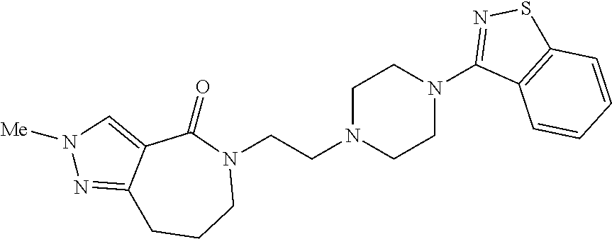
N1(CCN2CCN(C3=NSC4=C3C=CC=C4)CC2)C(=O)C2=CN([Me])N=C2CCC1
